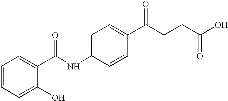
C1=CC=C(O)C(C(NC2=CC=C(C(CCC(O)=O)=O)C=C2)=O)=C1
